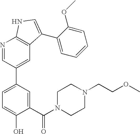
N1=CC(C2=CC=C(O)C(C(N3CCN(CCOC)CC3)=O)=C2)=CC2=C1NC=C2C1=CC=CC=C1OC
